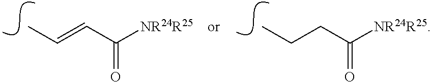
C(=O)(CCC)[NR24R25].C(=O)(C=CC)[NR24R25]
